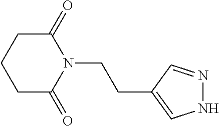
C(CN1C(=O)CCCC1=O)C1=CNN=C1
